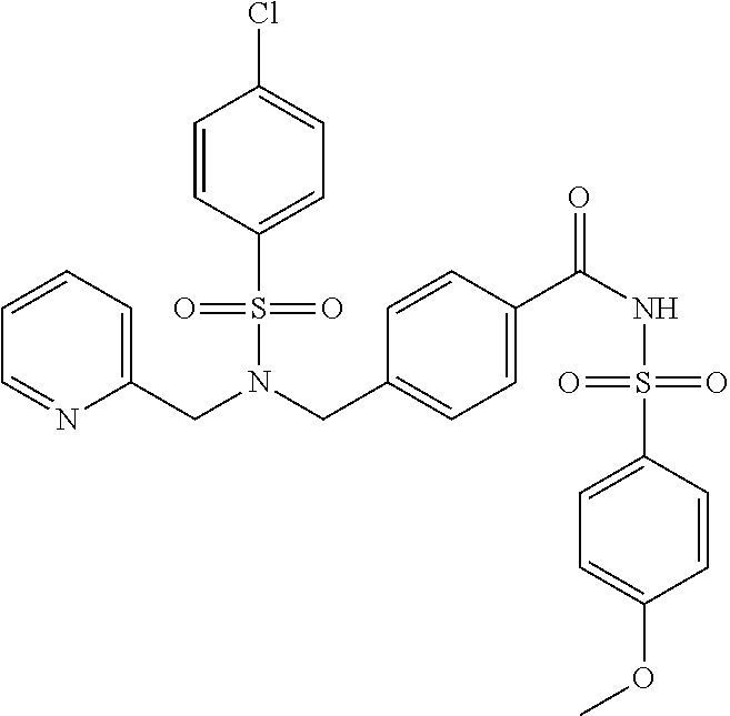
C1=CC(S(N(CC2=CC=C(C(NS(C3=CC=C(OC)C=C3)(=O)=O)=O)C=C2)CC2=CC=CC=N2)(=O)=O)=CC=C1Cl
